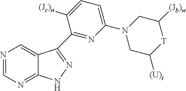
N1=CN=C2C(=C1)C(C1=NC(N3CC([(U)t])[T]C([(Jb)w])C3)=CC=C1[(Jc)n])=NN2
